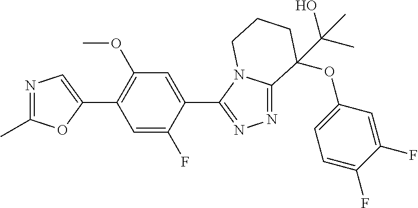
N1=C(C)OC(C2=C(OC)C=C(C3=NN=C4N3CCCC4(OC3=CC=C(F)C(F)=C3)C(O)(C)C)C(F)=C2)=C1
